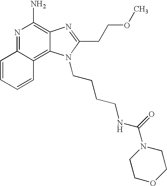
N1=C2C(=C3C(=C1N)N=C(CCOC)N3CCCCNC(N1CCOCC1)=O)C=CC=C2
